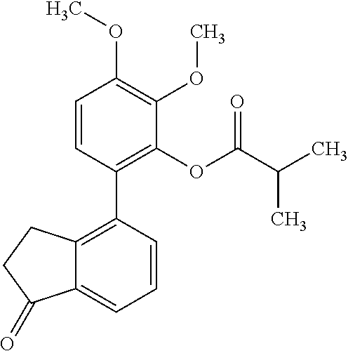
C1=CC(C2=C3C(=CC=C2)C(=O)CC3)=C(OC(C(C)C)=O)C(OC)=C1OC
